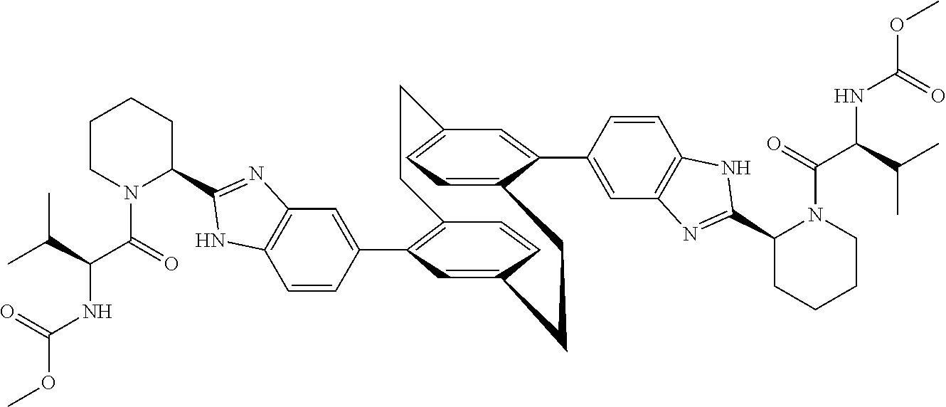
C12=C(C3=CC4=C(C=C3)NC(C3CCCCN3C(C(NC(OC)=O)C(C)C)=O)=N4)C=C(C=C1)CCC1=CC=C(C=C1C1=CC3=C(C=C1)NC(C1CCCCN1C(=O)C(NC(OC)=O)C(C)C)=N3)CC2
